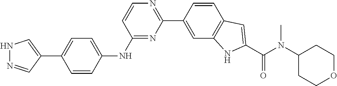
C1=CC(NC2=NC(C3=CC4=C(C=C3)C=C(C(=O)N(C3CCOCC3)C)N4)=NC=C2)=CC=C1C1=CNN=C1
